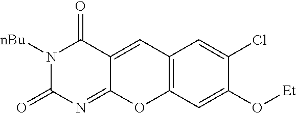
N1([nBu])C(=O)N=C2C(=CC3=C(O2)C=C(O[Et])C(Cl)=C3)C1=O
